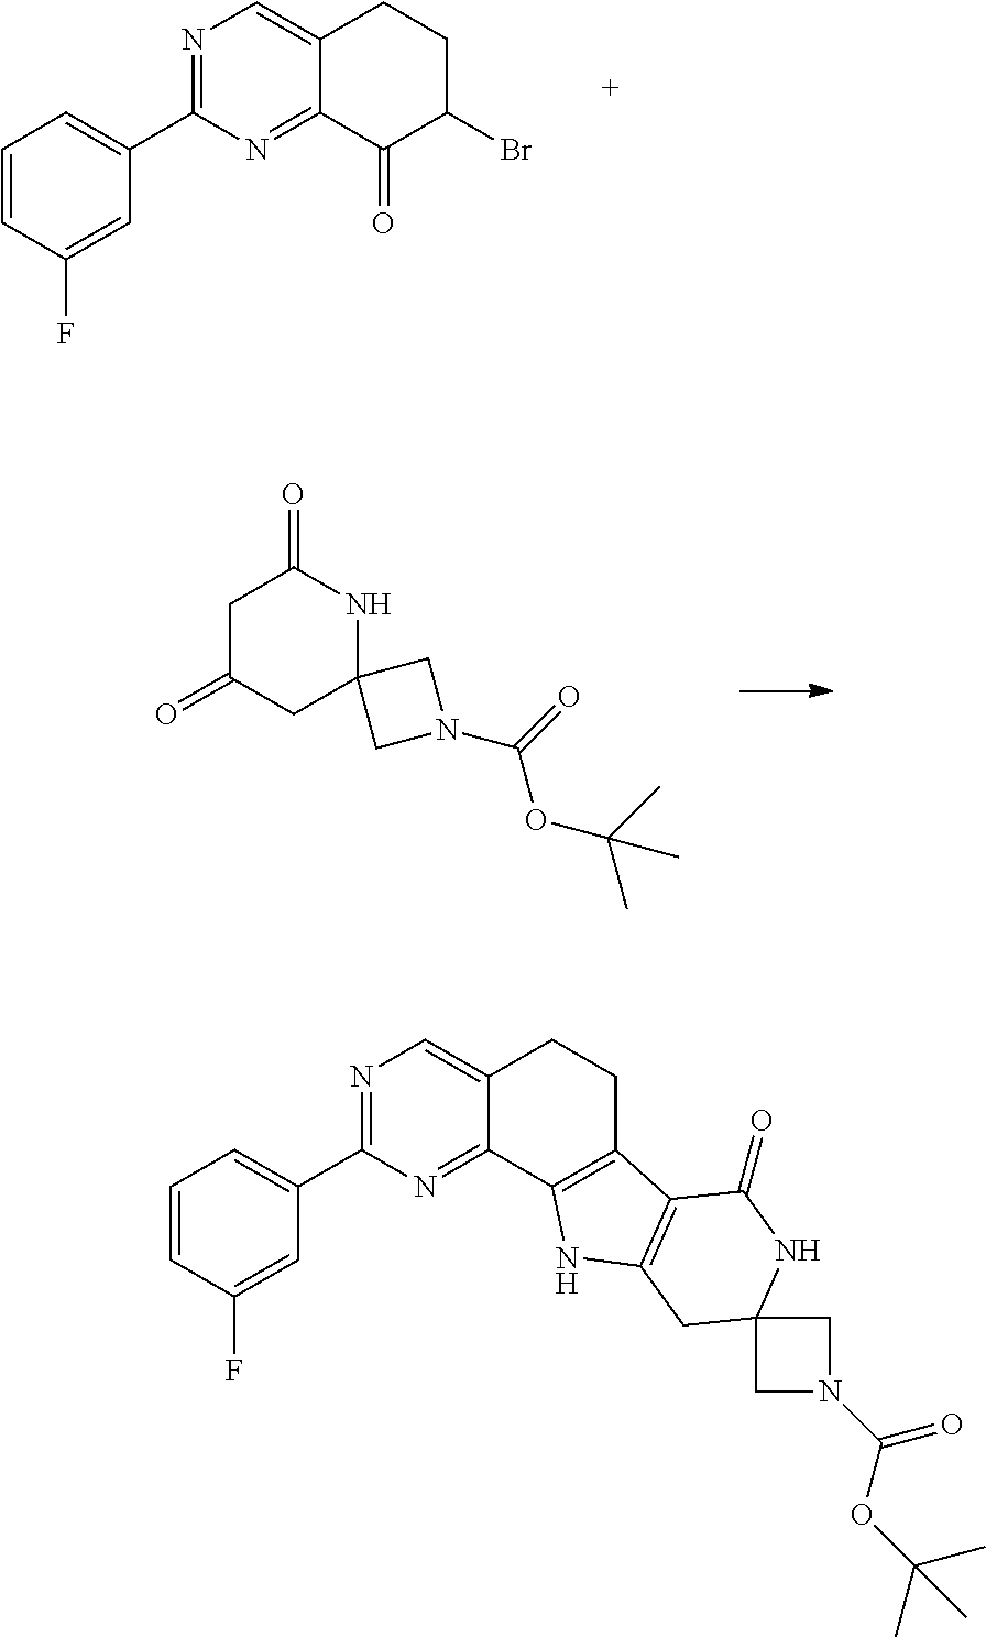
C1(C2=CC=CC(F)=C2)=NC=C2C(=N1)C(=O)C(Br)CC2.C1C(=O)CC2(NC1=O)CN(C(OC(C)(C)C)=O)C2.C1(C2=CC=CC(F)=C2)=NC=C2C(=N1)C1=C(CC2)C2=C(N1)CC1(NC2=O)CN(C(OC(C)(C)C)=O)C1
